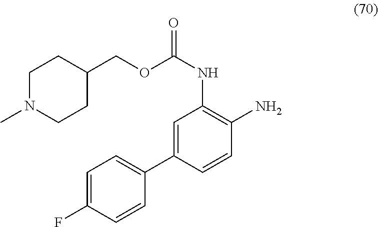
C1=CC(F)=CC=C1C1=CC(NC(=O)OCC2CCN(C)CC2)=C(N)C=C1
